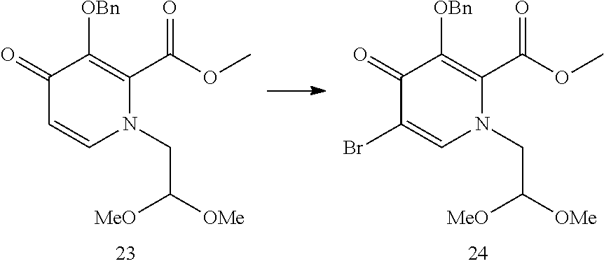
C1(=O)C=CN(CC([OMe])[MeO])C(C(OC)=O)=C1[OBn].C1(=O)C(Br)=CN(CC([OMe])[MeO])C(C(OC)=O)=C1[OBn]
